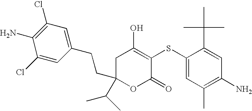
C1(Cl)=CC(CCC2(C(C)C)OC(=O)C(SC3=CC(C)=C(N)C=C3C(C)(C)C)=C(O)C2)=CC(Cl)=C1N
